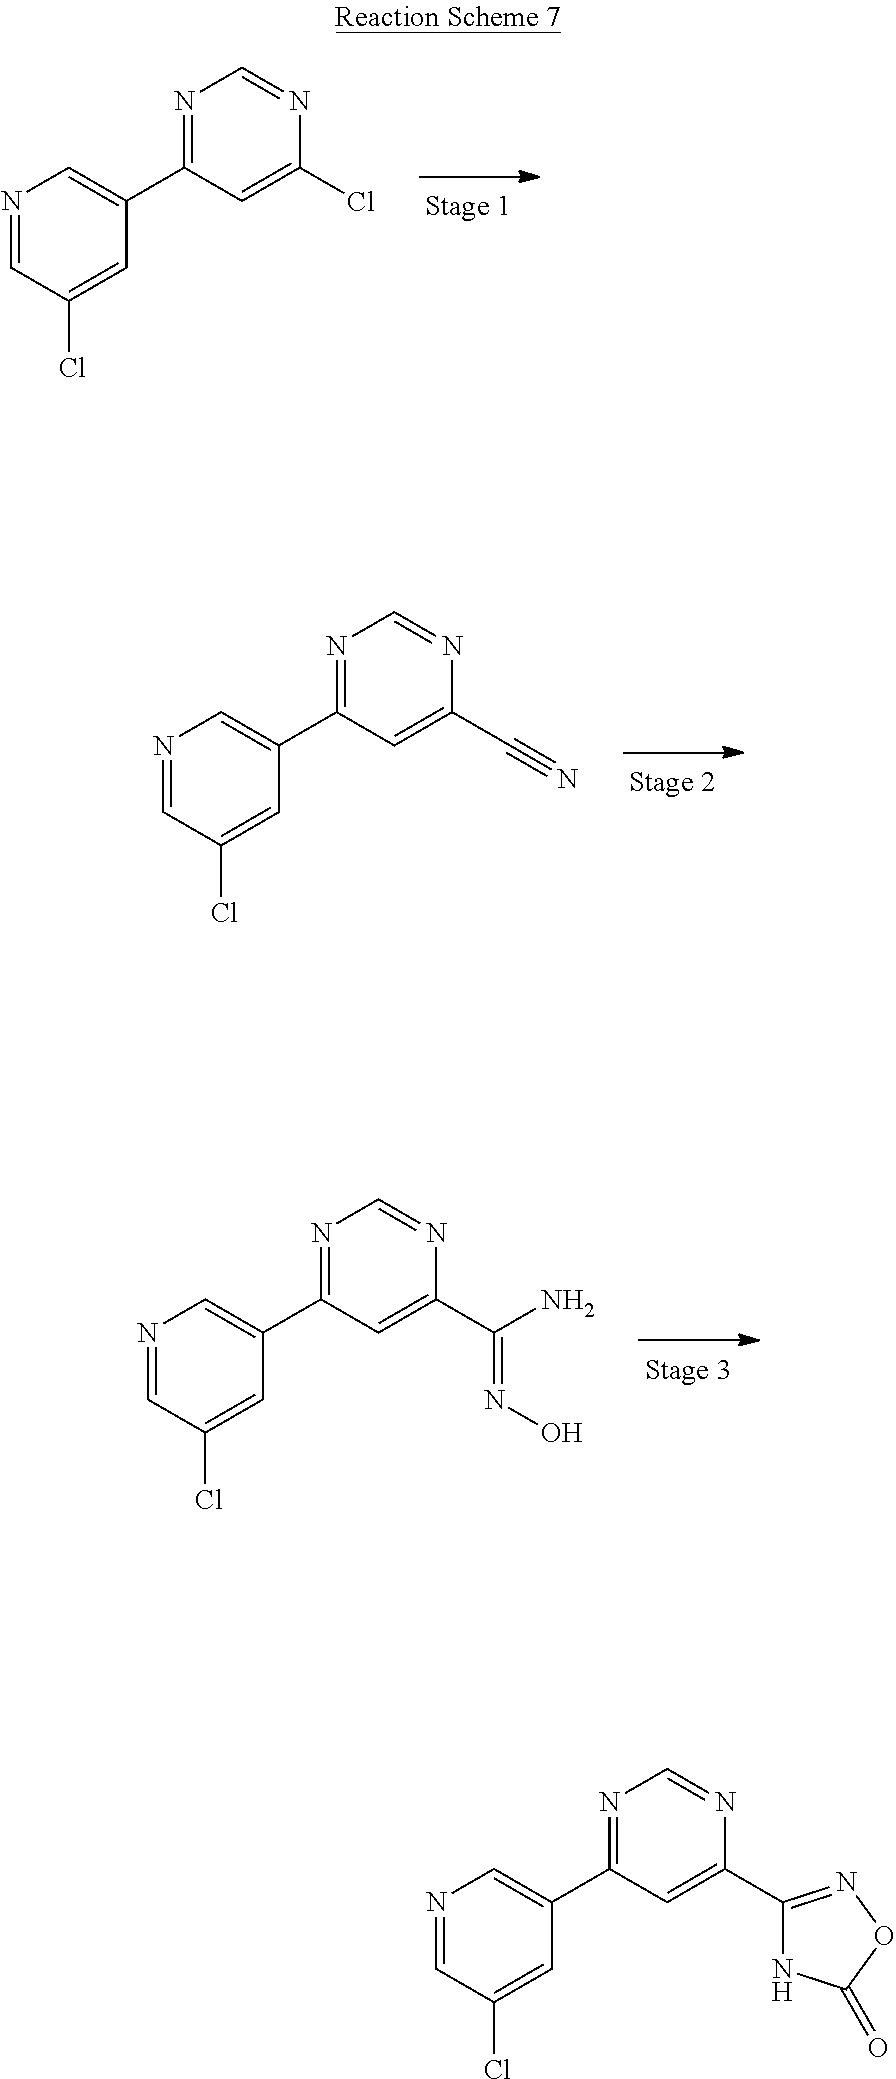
C1(Cl)=CC(C2=NC=NC(C3=NOC(=O)N3)=C2)=CN=C1.N1=CC(Cl)=CC(C2=NC=NC(Cl)=C2)=C1.C1(Cl)=CC(C2=NC=NC(C(N)=NO)=C2)=CN=C1.N1=CC(Cl)=CC(C2=NC=NC(C#N)=C2)=C1
